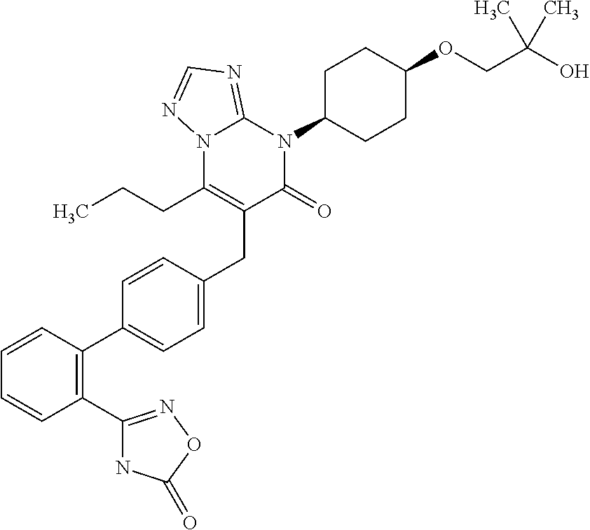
C1=CC(C2=CC=C(CC3=C(CCC)N4C(=NC=N4)N(C4CCC(OCC(O)(C)C)CC4)C3=O)C=C2)=C(C2=NOC(=O)N2)C=C1
